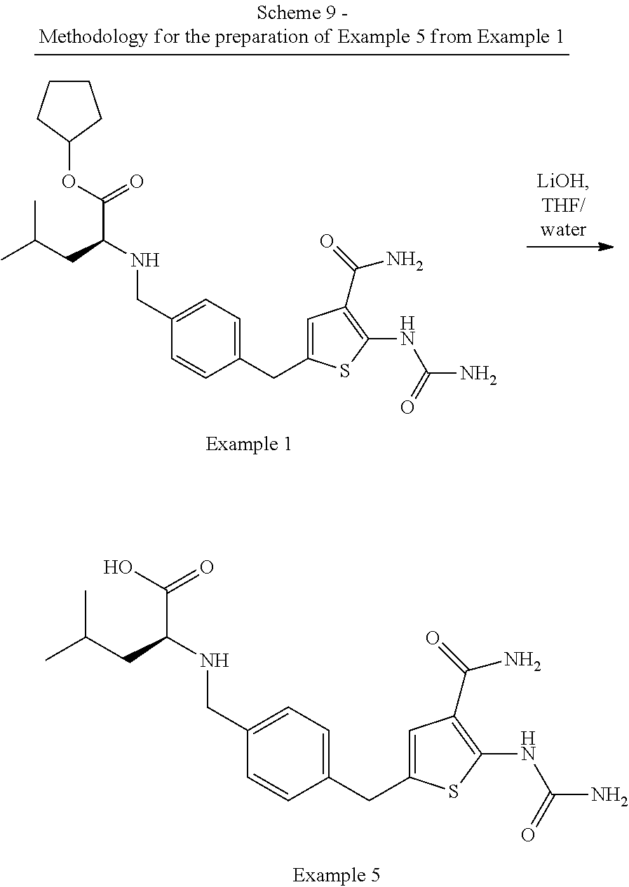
C1CCC(OC(C(NCC2=CC=C(CC3=CC(C(=O)N)=C(NC(N)=O)S3)C=C2)CC(C)C)=O)C1.OC(C(NCC1=CC=C(CC2=CC(C(=O)N)=C(NC(N)=O)S2)C=C1)CC(C)C)=O
